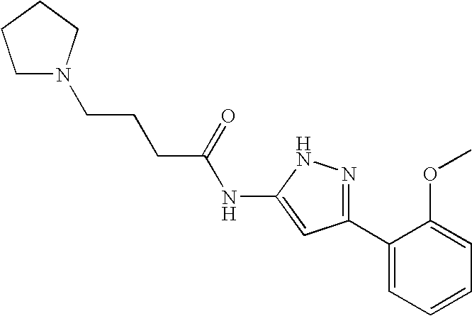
C(N1CCCC1)CCC(NC1=CC(C2=CC=CC=C2OC)=NN1)=O
